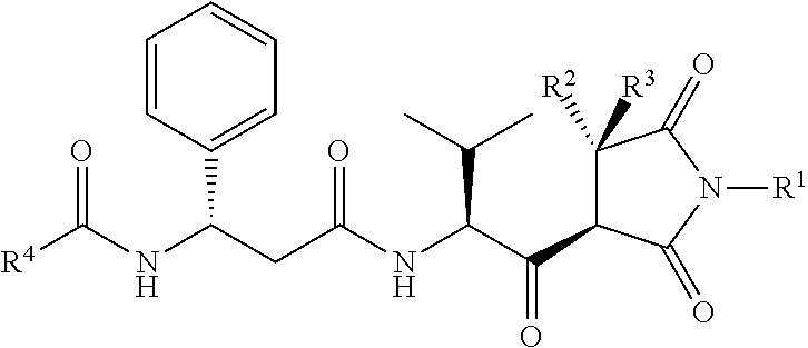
C(C(C(C1C([R3])([R2])C(=O)N([R1])C1=O)=O)NC(CC(C1=CC=CC=C1)NC([R4])=O)=O)(C)C
